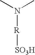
CN(C)[R][SO3H]
